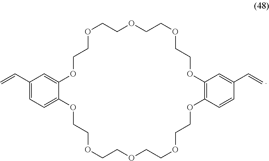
C1(C=C)=CC=C2C(=C1)OCCOCCOCCOCCOC1=C(OCCOCCOCCOCCO2)C=CC(C=C)=C1
